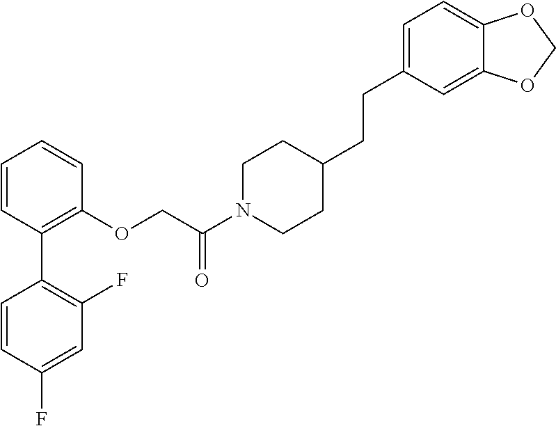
C1=CC(C2=C(F)C=C(F)C=C2)=C(OCC(N2CCC(CCC3=CC=C4C(=C3)OCO4)CC2)=O)C=C1
